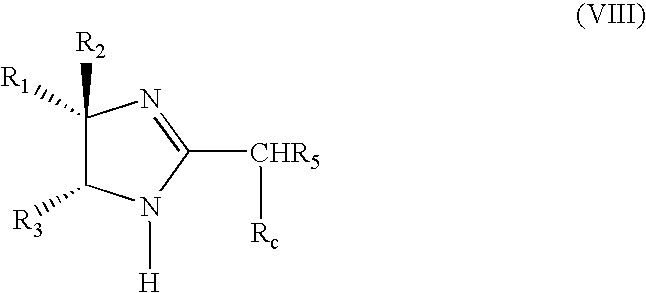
C1([R2])([R1])C([R3])N([H])C([CHR5][Rc])=N1
